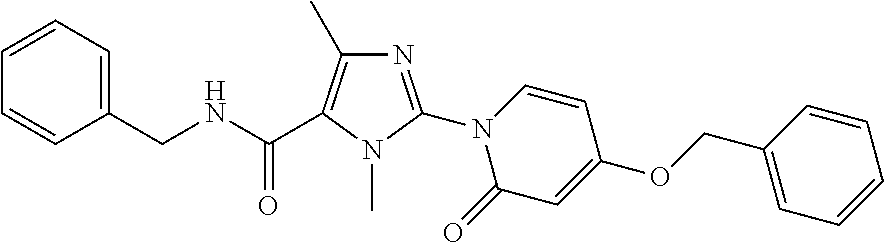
N1=C(N2C(=O)C=C(OCC3=CC=CC=C3)C=C2)N(C)C(C(NCC2=CC=CC=C2)=O)=C1C
